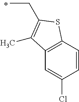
C(C)C1=C(C)C2=C(C=CC(Cl)=C2)S1
